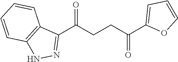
C1(C(CCC(C2=CC=CO2)=O)=O)=NNC2=C1C=CC=C2
